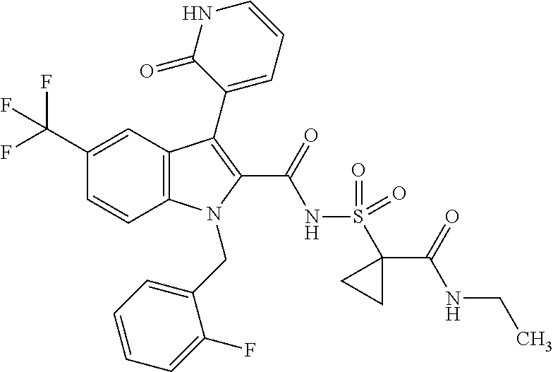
C1(C(F)(F)F)=CC2=C(C=C1)N(CC1=CC=CC=C1F)C(C(=O)NS(=O)(=O)C1(C(NCC)=O)CC1)=C2C1=CC=CNC1=O
